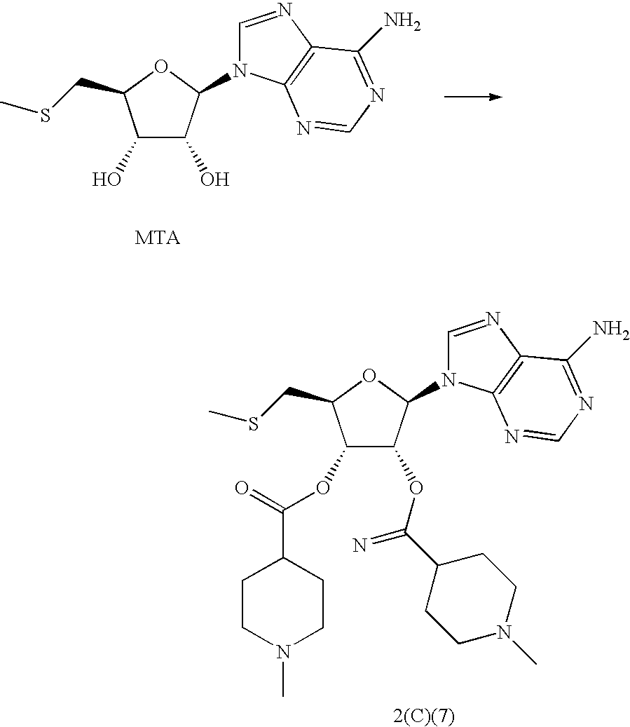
C1(OC(=O)C2CCN(C)CC2)C(OC(C2CCN(C)CC2)=N)C(N2C=NC3=C2N=CN=C3N)OC1CSC.C1(O)C(O)C(N2C=NC3=C2N=CN=C3N)OC1CSC
